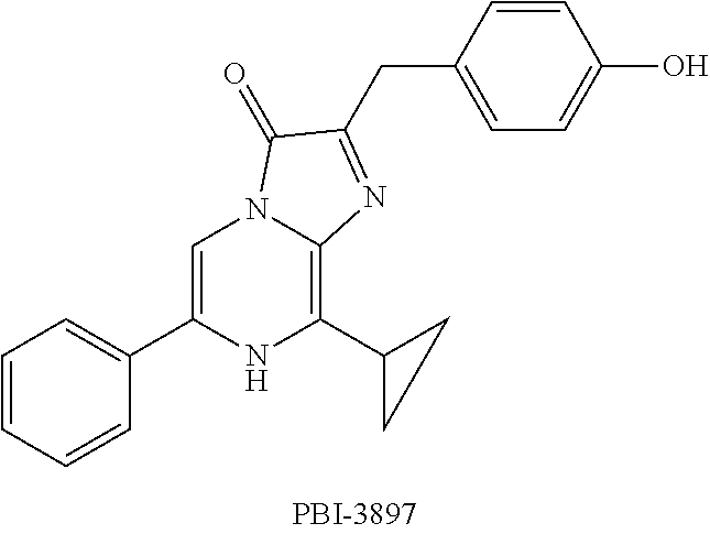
C1=CC=CC(C2=CN3C(=C(C4CC4)N2)N=C(CC2=CC=C(O)C=C2)C3=O)=C1
